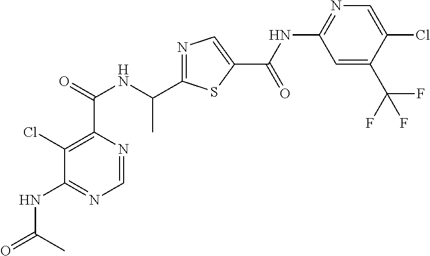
N1=C(C(NC(C2=C(Cl)C(NC(=O)C)=NC=N2)=O)C)SC(C(=O)NC2=NC=C(Cl)C(C(F)(F)F)=C2)=C1
